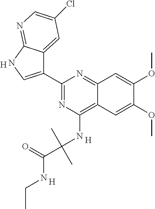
C1(C2=CNC3=NC=C(Cl)C=C23)=NC(NC(C(=O)NCC)(C)C)=C2C(=N1)C=C(OC)C(OC)=C2.[H].[H].[H]
